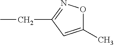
C1(C)=CC(CC)=NO1
